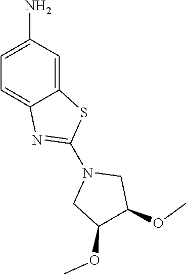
C12=CC(N)=CC=C1N=C(N1CC(OC)C(OC)C1)S2
